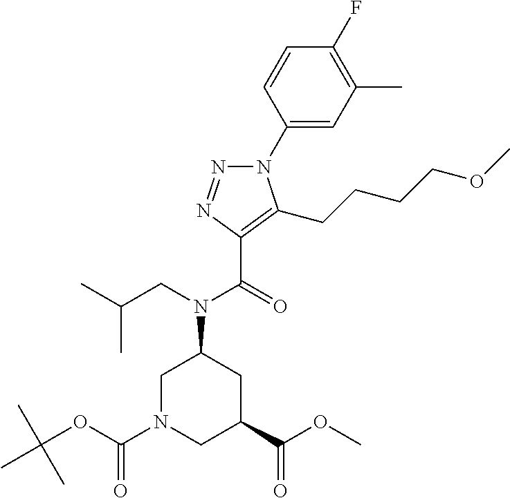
C1(N2N=NC(C(=O)N(CC(C)C)C3CN(C(OC(C)(C)C)=O)CC(C(OC)=O)C3)=C2CCCCOC)=CC(C)=C(F)C=C1
